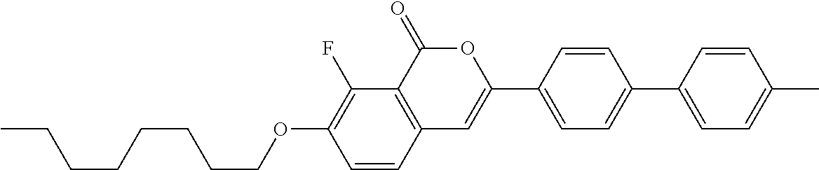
C12=C(C(=O)OC(C3=CC=C(C4=CC=C(C)C=C4)C=C3)=C1)C(F)=C(OCCCCCCCC)C=C2
